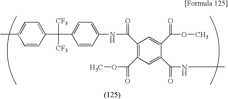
N(C(=O)C1=C(C(OC)=O)C=C(C(NC)=O)C(C(OC)=O)=C1)C1=CC=C(C([CF3])([CF3])C2=CC=C(C)C=C2)C=C1
